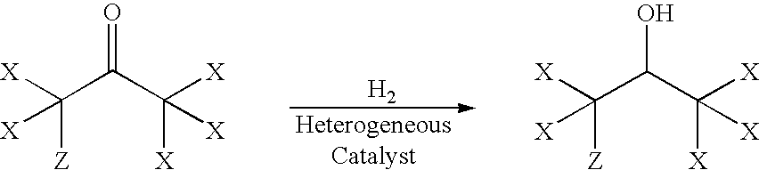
C(C(C([X])([X])[X])=O)([Z])([X])[X].[H2].C(C(C([X])([X])[X])O)([Z])([X])[X]
